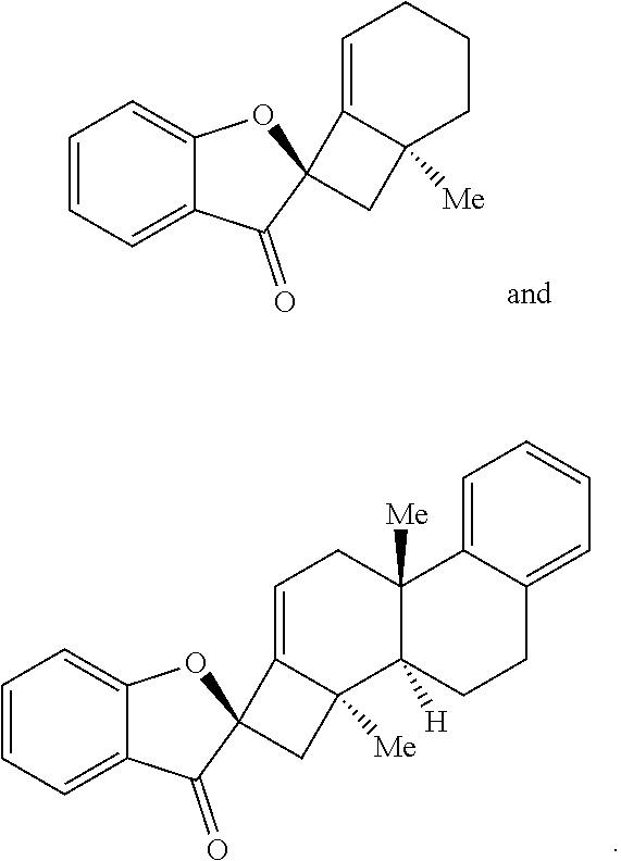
C1=CC=C2C(=C1)OC1(C2=O)CC2([Me])C1=CCCC2.C1=CC=C2C(=C1)OC1(C2=O)CC2([Me])C1=CCC1([Me])C2([H])CCC2=CC=CC=C12
